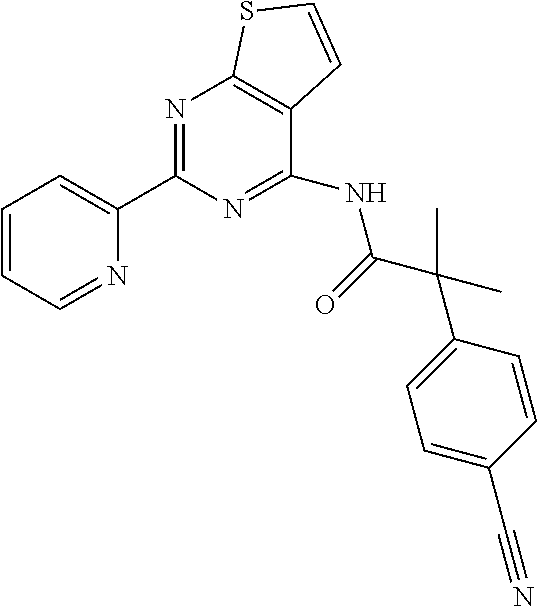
N1=C(C2=CC=CC=N2)N=C(NC(C(C2=CC=C(C#N)C=C2)(C)C)=O)C2=C1SC=C2
